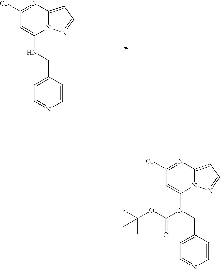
C1(Cl)=NC2=CC=NN2C(NCC2=CC=NC=C2)=C1.C1(Cl)=NC2=CC=NN2C(N(CC2=CC=NC=C2)C(OC(C)(C)C)=O)=C1
